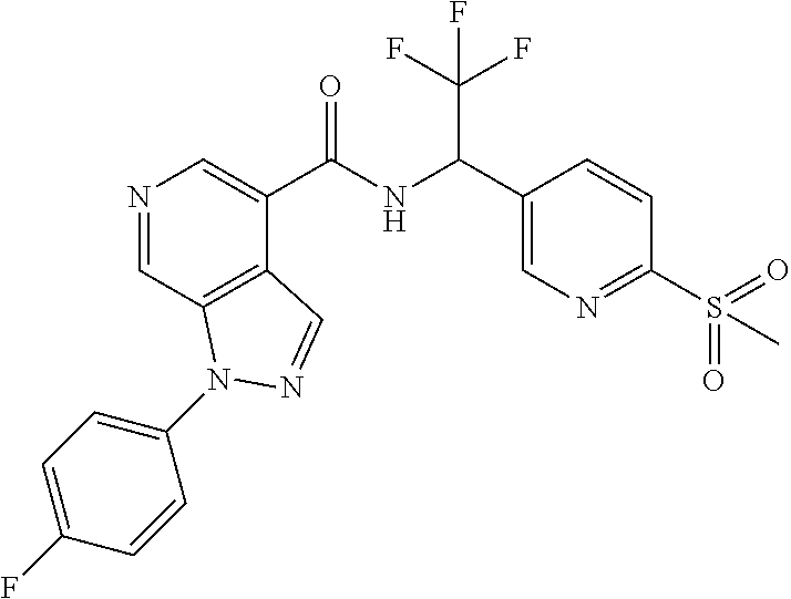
N1=CC2=C(C(C(NC(C3=CN=C(S(=O)(=O)C)C=C3)C(F)(F)F)=O)=C1)C=NN2C1=CC=C(F)C=C1
